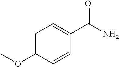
C1=C(OC)C=CC(C(N)=O)=C1
